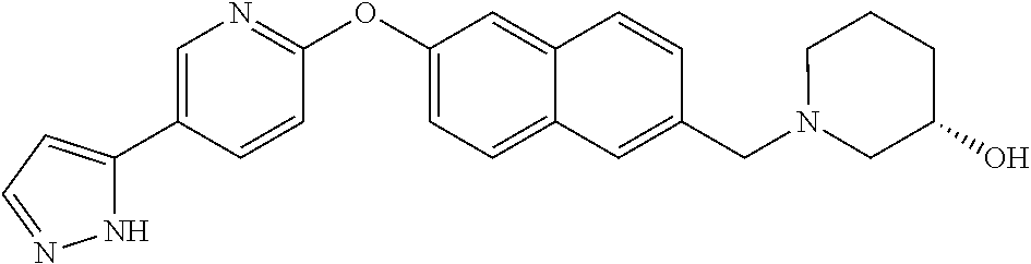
N1C(C2=CN=C(OC3=CC=C4C(=C3)C=CC(CN3CC(O)CCC3)=C4)C=C2)=CC=N1
